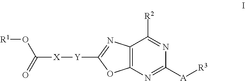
[R3][A]C1=NC2=C(C([R2])=N1)N=C([Y][X]C(=O)O[R1])O2
